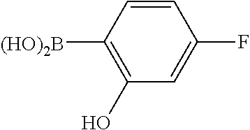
C1([(HO)2B])=C(O)C=C(F)C=C1
